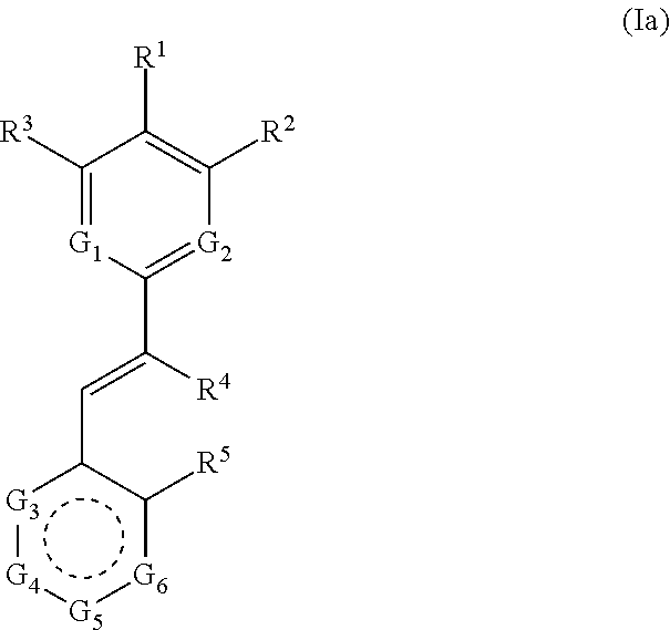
[G3]1:[G4]:[G5]:[G6]c([R5])c1C=C(C1=[G2]C([R2])=C([R1])C([R3])=[G1]1)[R4]
